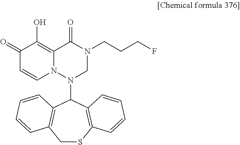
C12=C(O)C(=O)C=CN1N(C1C3=C(CSC4=C1C=CC=C4)C=CC=C3)CN(CCCF)C2=O
